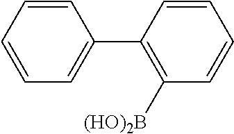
C1=CC=CC=C1C1=C([(HO)2B])C=CC=C1
